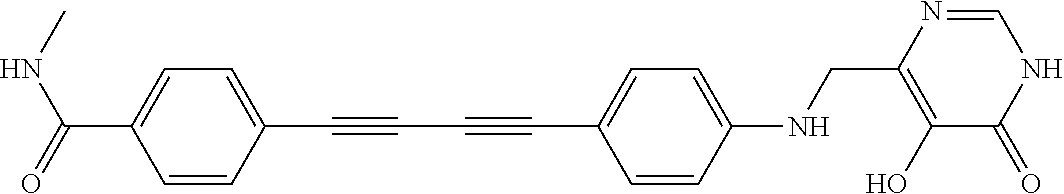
C1=C(C(=O)NC)C=CC(C#CC#CC2=CC=C(NCC3=C(O)C(=O)NC=N3)C=C2)=C1
